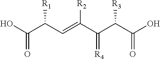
OC(C(C=C(C(C(C(O)=O)[R3])=[R4])[R2])[R1])=O
